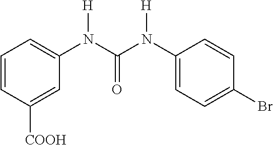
C1=CC([COOH])=CC(N(C(N([H])C2=CC=C(Br)C=C2)=O)[H])=C1
